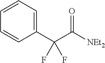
[NEt2]C(C(C1=CC=CC=C1)(F)F)=O
